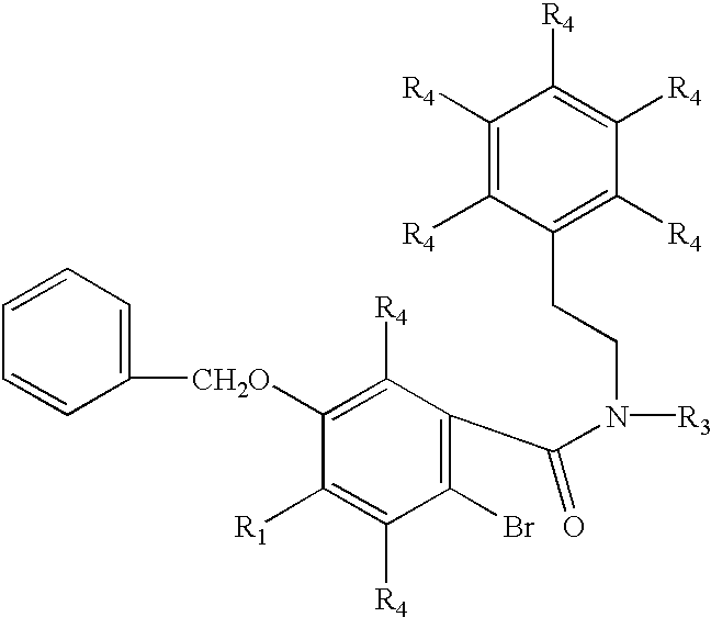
C1(Br)=C(C(N([R3])CCC2=C([R4])C([R4])=C([R4])C([R4])=C2[R4])=O)C([R4])=C([CH2O]C2=CC=CC=C2)C([R1])=C1[R4]
